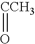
[CCH3]=O
